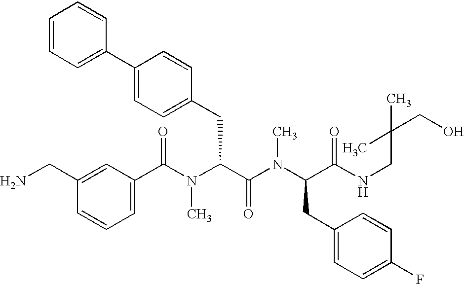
C1(C(N(C(C(N(C(CC2=CC=C(F)C=C2)C(NCC(CO)(C)C)=O)C)=O)CC2=CC=C(C3=CC=CC=C3)C=C2)C)=O)=CC=CC(CN)=C1
